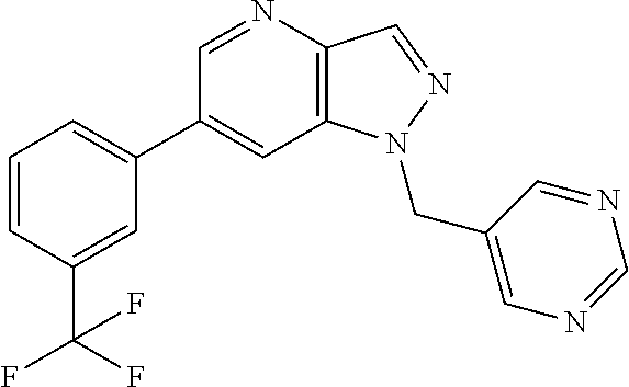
C1(C2=CC=CC(C(F)(F)F)=C2)=CC2=C(C=NN2CC2=CN=CN=C2)N=C1
